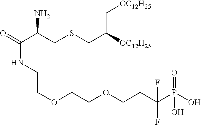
C(C(CSCC(C[OC12H25])[OC12H25])N)(=O)NCCOCCOCCC(P(O)(=O)O)(F)F
